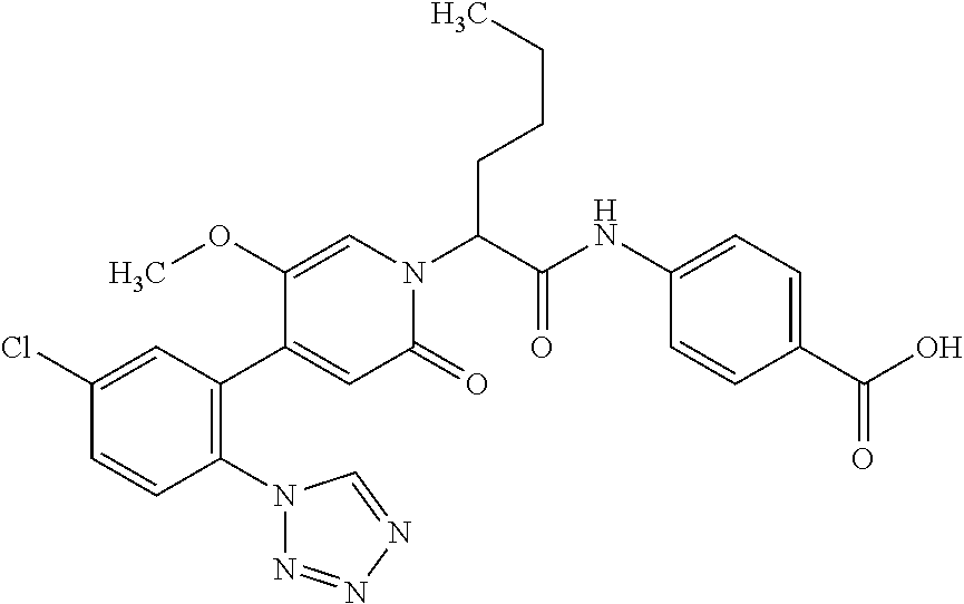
C1(Cl)=CC(C2=CC(=O)N(C(C(NC3=CC=C(C(=O)O)C=C3)=O)CCCC)C=C2OC)=C(N2N=NN=C2)C=C1
